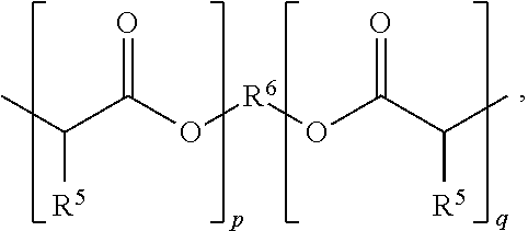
CC([R5])C(O[R6]OC(C([R5])C)=O)=O
